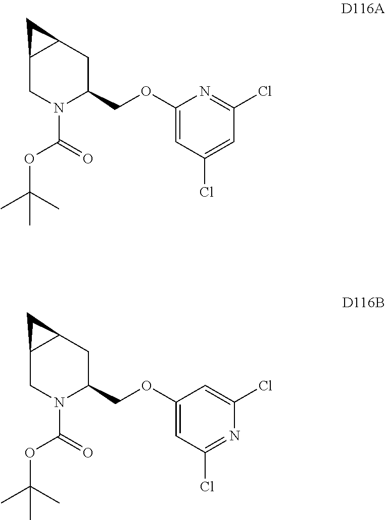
C12CN(C(=O)OC(C)(C)C)C(COC3=CC(Cl)=CC(Cl)=N3)CC1C2.C12CN(C(=O)OC(C)(C)C)C(COC3=CC(Cl)=NC(Cl)=C3)CC1C2
